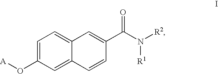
C1=C(O[A])C=C2C(=C1)C=C(C(N([R2])[R1])=O)C=C2
